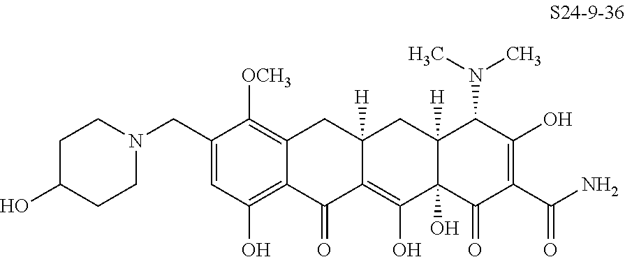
C1(CN2CCC(O)CC2)=CC(O)=C2C(=C1[OCH3])CC1([H])C(=C(O)C3(O)C([H])(C1)C(N(C)C)C(O)=C(C(N)=O)C3=O)C2=O
